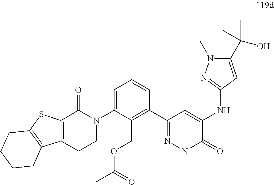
C1(C(O)(C)C)=CC(NC2=CC(C3=C(COC(C)=O)C(N4C(=O)C5=C(CC4)C4=C(S5)CCCC4)=CC=C3)=NN(C)C2=O)=NN1C
